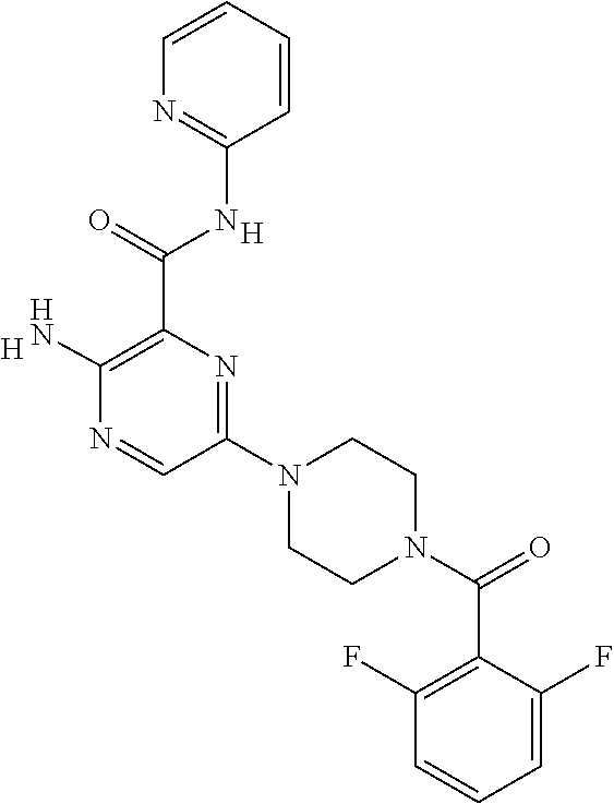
[H].C(C1=C(N)N=CC(N2CCN(C(=O)C3=C(F)C=CC=C3F)CC2)=N1)(=O)NC1=NC=CC=C1.[H]
